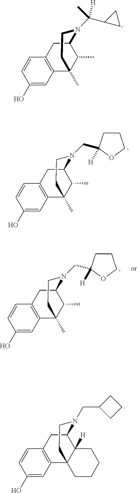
C1(O)=CC2=C(C=C1)CC1C(C)C2(C)CCN1C([H])(C)C1CC1.C1(O)=CC2=C(C=C1)CC1C(C)C2(C)CCN1CC1([H])CCCO1.C1(O)=CC2=C(C=C1)CC1C(C)C2(C)CCN1CC1([H])CCCO1.C1(O)=CC2=C(C=C1)CC1C3([H])C2(CCN1CC1CCC1)CCCC3
